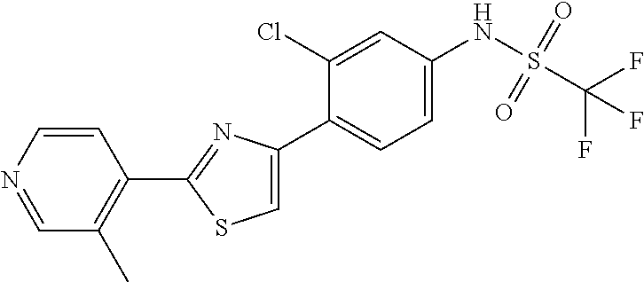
C1(C2=NC(C3=CC=C(NS(C(F)(F)F)(=O)=O)C=C3Cl)=CS2)=C(C)C=NC=C1
